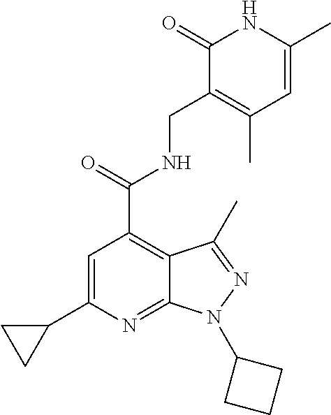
C1=C(C2CC2)N=C2C(=C1C(=O)NCC1=C(C)C=C(C)NC1=O)C(C)=NN2C1CCC1
